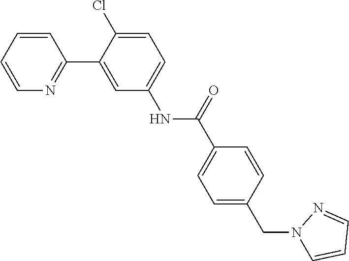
C1=CC=CN=C1C1=CC(NC(C2=CC=C(CN3N=CC=C3)C=C2)=O)=CC=C1Cl
